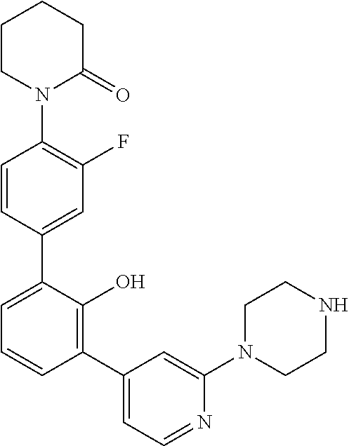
C1(N2C(=O)CCCC2)=C(F)C=C(C2=CC=CC(C3=CC=NC(N4CCNCC4)=C3)=C2O)C=C1
